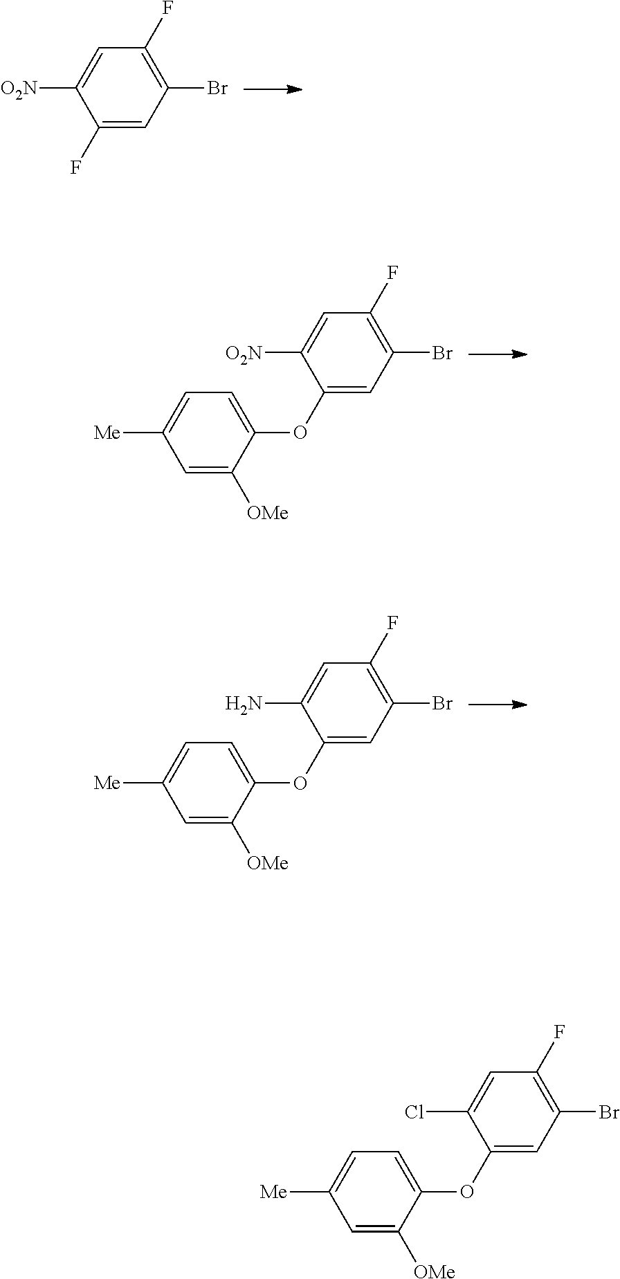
C1=C([O2N])C(OC2=CC=C([Me])C=C2[OMe])=CC(Br)=C1F.C1=C(N)C(OC2=CC=C([Me])C=C2[OMe])=CC(Br)=C1F.C1=C([O2N])C(F)=CC(Br)=C1F.C1=C(Cl)C(OC2=CC=C([Me])C=C2[OMe])=CC(Br)=C1F
